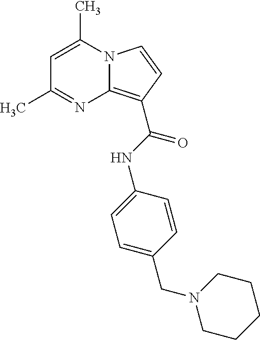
C1=C(C)N2C(=C(C(NC3=CC=C(CN4CCCCC4)C=C3)=O)C=C2)N=C1C
